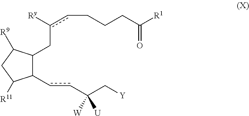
C1(ccC(C[Y])([W])[U])C(Cc([Ry])cCCCC(=O)[R1])C([R9])CC1[R11]
